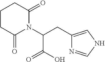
C1CC(=O)N(C(CC2=CNC=N2)C(O)=O)C(=O)C1
